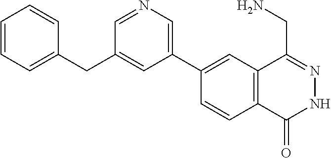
C1(C2=CN=CC(CC3=CC=CC=C3)=C2)=CC2=C(C=C1)C(=O)NN=C2CN
